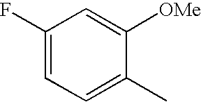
C1(F)=CC=C(C)C([OMe])=C1
